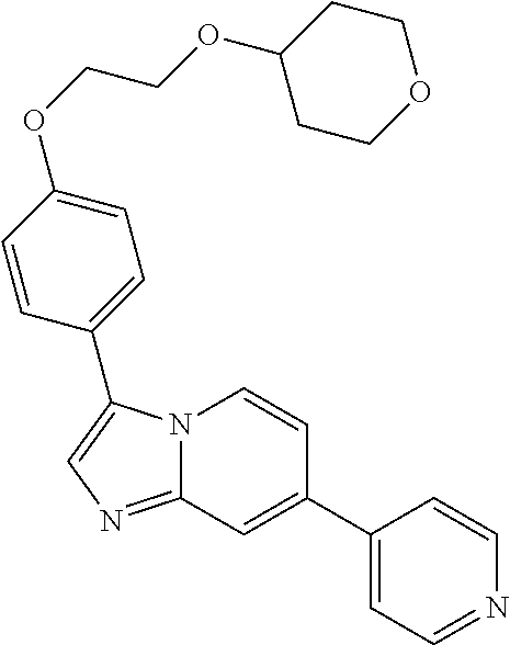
C1(C2=CC=NC=C2)=CC2=NC=C(C3=CC=C(OCCOC4CCOCC4)C=C3)N2C=C1
